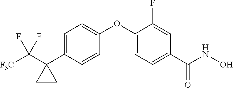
C1=C(C2(C([F3C])(F)F)CC2)C=CC(OC2=CC=C(C(NO)=O)C=C2F)=C1
